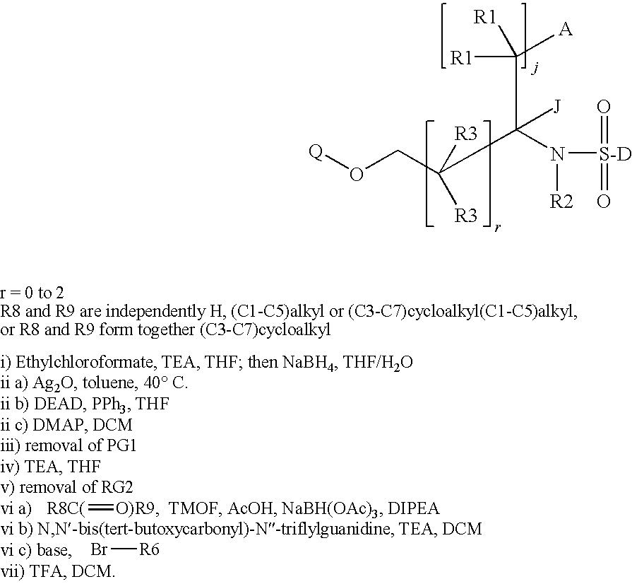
O(CC(C(N([R2])[S-D](=O)=O)(C([R1])([A])[R1])[J])([R3])[R3])[Q].[R8C(]=[O)R9].Br[R6]
